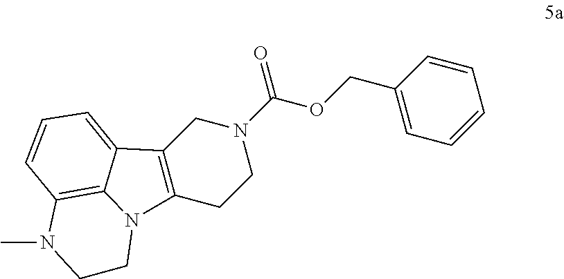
C1=CC=CC=C1COC(N1CC2=C(CC1)N1C3=C(C=CC=C23)N(C)CC1)=O
